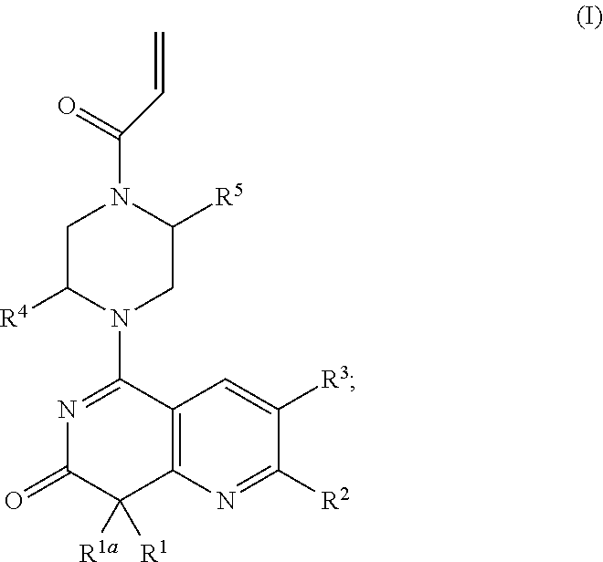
C12=C(N=C([R2])C([R3])=C1)C([R1a])([R1])C(=O)N=C2N1CC([R5])N(C(=O)C=C)CC1[R4]
